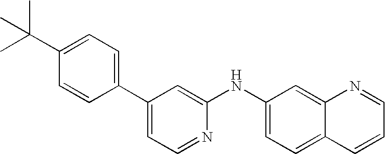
C1(C2=CC=NC(NC3=CC=C4C(=C3)N=CC=C4)=C2)=CC=C(C(C)(C)C)C=C1
